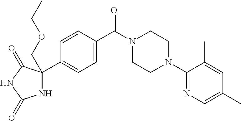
C1=CC(C(N2CCN(C3=NC=C(C)C=C3C)CC2)=O)=CC=C1C1(COCC)NC(=O)NC1=O
